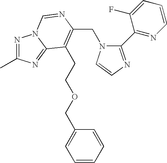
C(N1C(C2=NC=CC=C2F)=NC=C1)C1=C(CCOCC2=CC=CC=C2)C2=NC(C)=NN2C=N1
